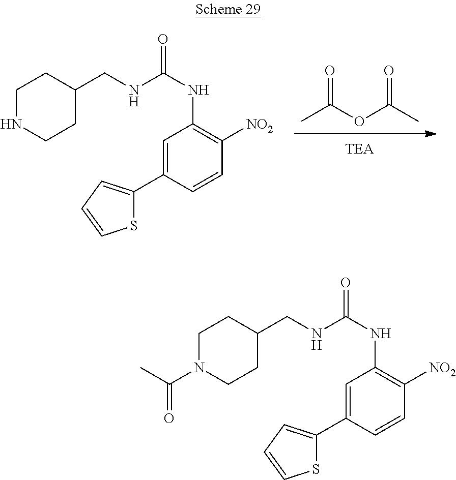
CC(=O)OC(C)=O.C1(C2=CC=CS2)=CC(NC(NCC2CCNCC2)=O)=C([NO2])C=C1.C1(C2=CC=CS2)=CC(NC(NCC2CCN(C(C)=O)CC2)=O)=C([NO2])C=C1
